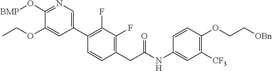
C1(CC(NC2=CC([CF3])=C(OCC[OBn])C=C2)=O)=C(F)C(F)=C(C2=CN=C(O[BMP])C(OCC)=C2)C=C1
